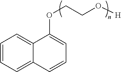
C1=CC=C2C(=C1)C(OCCO[H])=CC=C2
